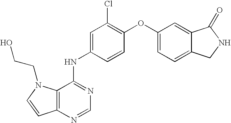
C12=C(N=CN=C1NC1=CC(Cl)=C(OC3=CC=C4C(=C3)C(=O)NC4)C=C1)C=CN2CCO
